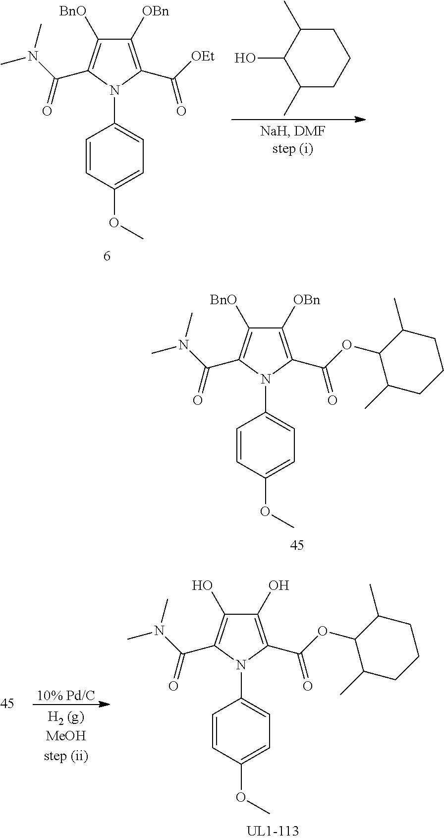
C1([OBn])=C(C(OC2C(C)CCCC2C)=O)N(C2=CC=C(OC)C=C2)C(C(N(C)C)=O)=C1[BnO].C1([OBn])=C(C([OEt])=O)N(C2=CC=C(OC)C=C2)C(C(N(C)C)=O)=C1[BnO].C1(O)C(C)CCCC1C.[10% Pd/C].C1(O)=C(C(OC2C(C)CCCC2C)=O)N(C2=CC=C(OC)C=C2)C(C(N(C)C)=O)=C1O
